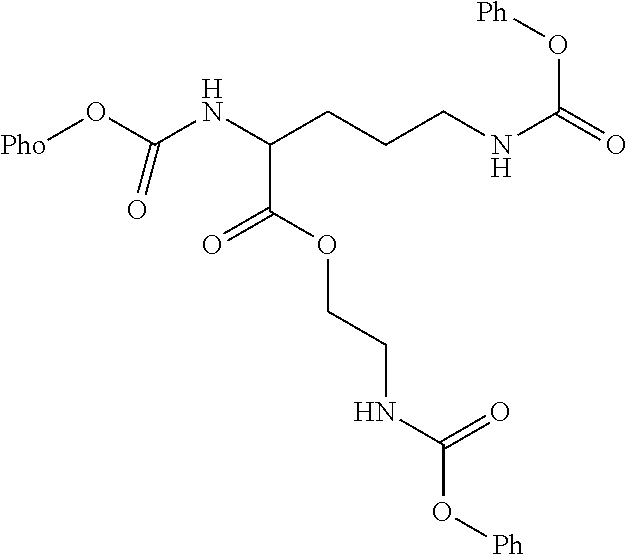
[Pho]OC(NC(CCCNC(=O)O[Ph])C(OCCNC(O[Ph])=O)=O)=O
